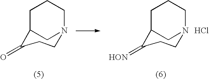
C1CN2CC(C1=O)CCC2.C1CN2CC(C1=[HON])CCC2.Cl
